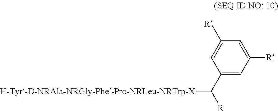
C1(C([R])[H-Tyr-D-NRAla-NRGly-Phe-Pro-NRLeu-NRTrp-X])=CC([R])=CC([R])=C1
